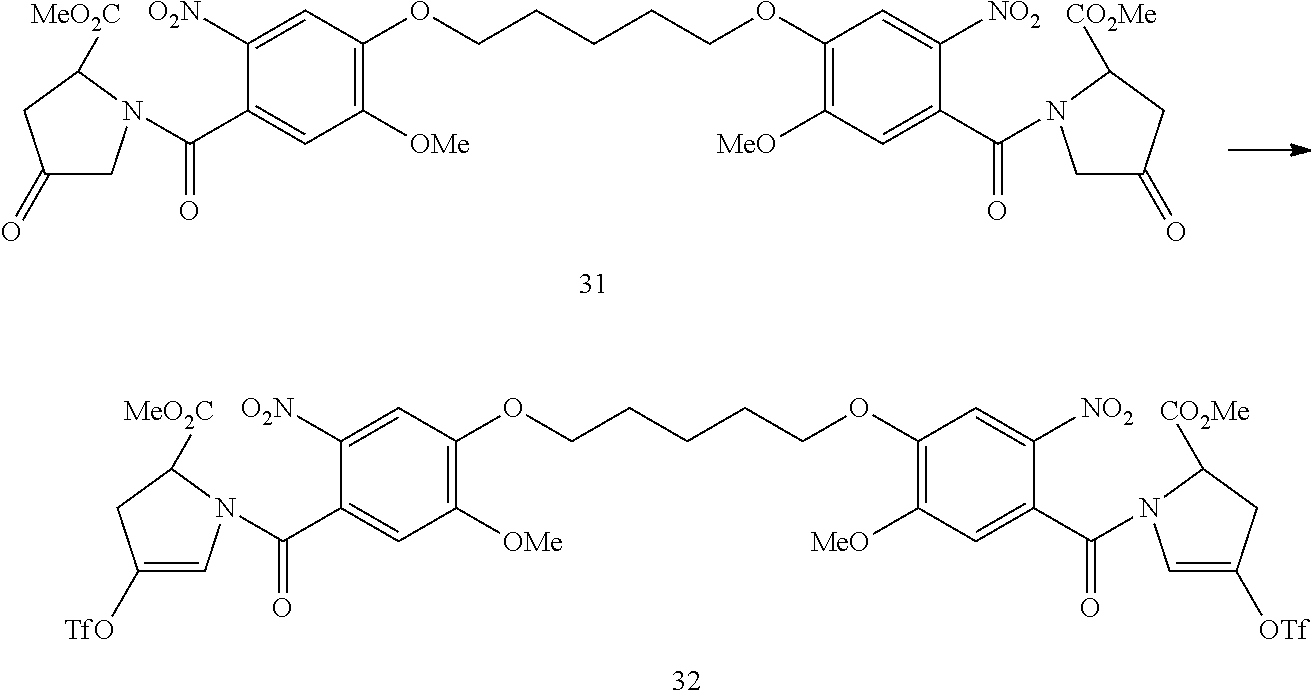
C1(C(=O)N2CC(=O)CC2[MeO2C])=CC([OMe])=C(OCCCCCOC2=C([MeO])C=C(C(=O)N3CC(=O)CC3[CO2Me])C([NO2])=C2)C=C1[O2N].C1(C(=O)N2C=C([TfO])CC2[MeO2C])=CC([OMe])=C(OCCCCCOC2=C([MeO])C=C(C(=O)N3C=C([OTf])CC3[CO2Me])C([NO2])=C2)C=C1[O2N]
